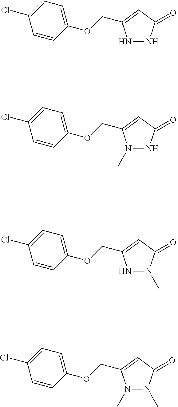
N1NC(=O)C=C1COC1=CC=C(Cl)C=C1.N1N(C)C(=O)C=C1COC1=CC=C(Cl)C=C1.N1(C)NC(=O)C=C1COC1=CC=C(Cl)C=C1.N1(C)N(C)C(=O)C=C1COC1=CC=C(Cl)C=C1
